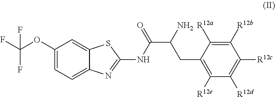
C1(OC(F)(F)F)=CC=C2C(=C1)SC(NC(C(CC1=C([R12e])C([R12d])=C([R12c])C([R12b])=C1[R12a])N)=O)=N2
